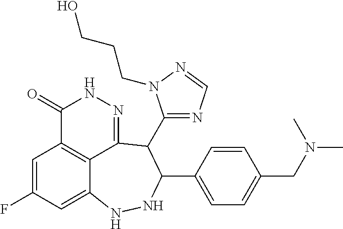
C1=C(F)C=C2C3=C1C(=O)NN=C3C(C1=NC=NN1CCCO)C(C1=CC=C(CN(C)C)C=C1)NN2
